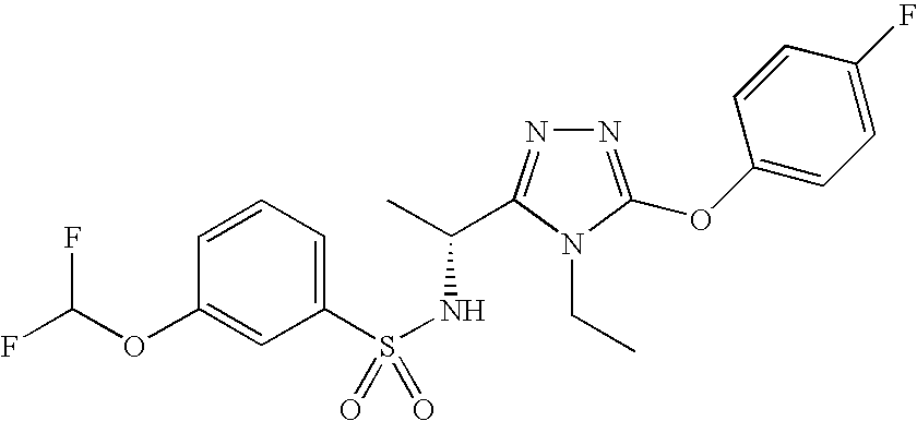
N1=C(OC2=CC=C(F)C=C2)N(CC)C(C(C)NS(=O)(C2=CC=CC(OC(F)F)=C2)=O)=N1
